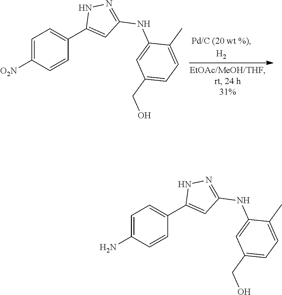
C1=C([O2N])C=CC(C2=CC(NC3=CC(CO)=CC=C3C)=NN2)=C1.C1=C(N)C=CC(C2=CC(NC3=CC(CO)=CC=C3C)=NN2)=C1
